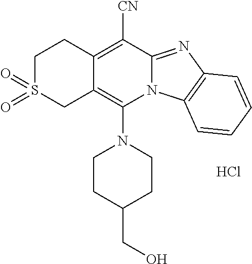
Cl.N1(C2=C3C(=C([CN])C4=NC5=C(N24)C=CC=C5)CCS(=O)(=O)C3)CCC(CO)CC1
